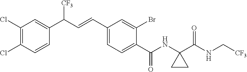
C1(Cl)=C(Cl)C=CC(C(C=CC2=CC=C(C(NC3(C(NC[CF3])=O)CC3)=O)C(Br)=C2)[CF3])=C1
